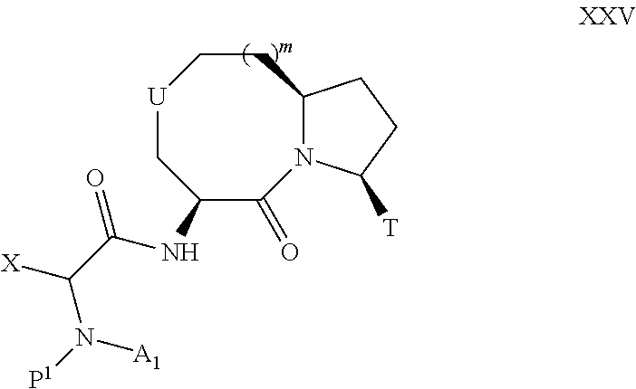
C1(NC(C(N([P1])[A1])[X])=O)C(=O)N2C(CC[U]C1)CCC2[T]
